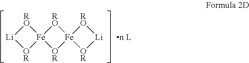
[n L].[RO]1[Li][OR][Fe]12[OR][Fe]1([RO]2)[OR][Li][RO]1
